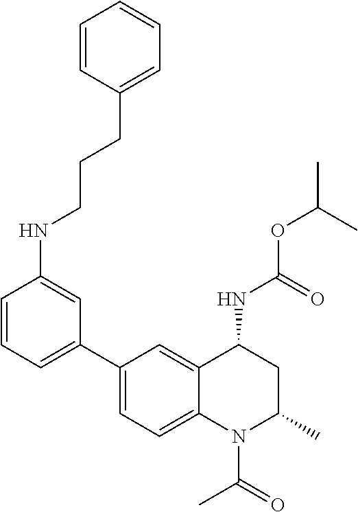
C(OC(C)C)(=O)NC1CC(C)N(C(C)=O)C2=CC=C(C3=CC=CC(NCCCC4=CC=CC=C4)=C3)C=C12
